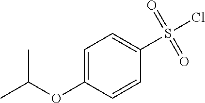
C1(S(Cl)(=O)=O)=CC=C(OC(C)C)C=C1
